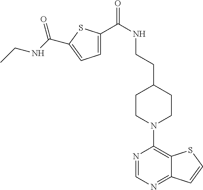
C1CN(C2=C3C(=NC=N2)C=CS3)CCC1CCNC(=O)C1=CC=C(C(NCC)=O)S1
